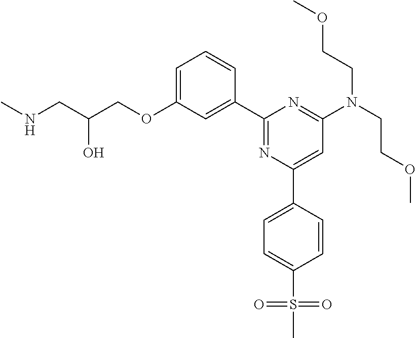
C1=C(OCC(CNC)O)C=C(C2=NC(C3=CC=C(S(=O)(=O)C)C=C3)=CC(N(CCOC)CCOC)=N2)C=C1
